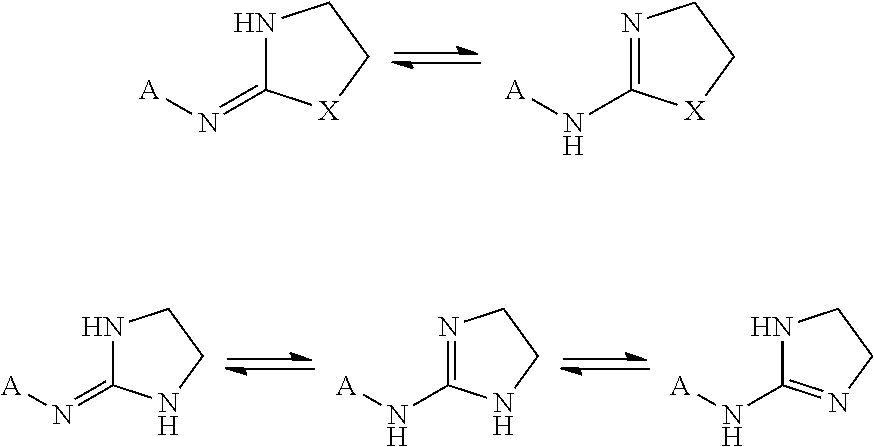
N1C(=N[A])[X]CC1.N1=C(N[A])[X]CC1.N1C(=N[A])NCC1.N1=C(N[A])NCC1.N1C(N[A])=NCC1
